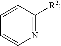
C1=CC([R2])=NC=C1
